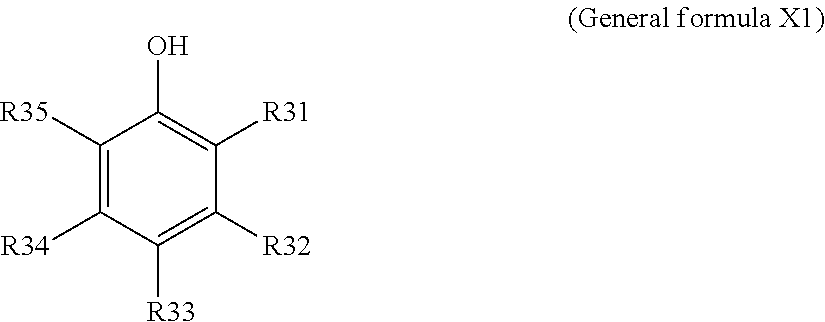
C1([R35])=C([R34])C([R33])=C([R32])C([R31])=C1O
